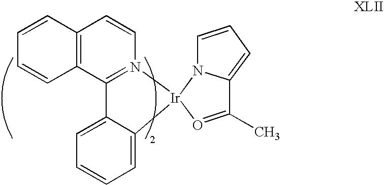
C12=C(C3=N(C=C1)[Ir]1(C4=CC=CC=C34)N3C(=CC=C3)C(C)=O1)C=CC=C2
